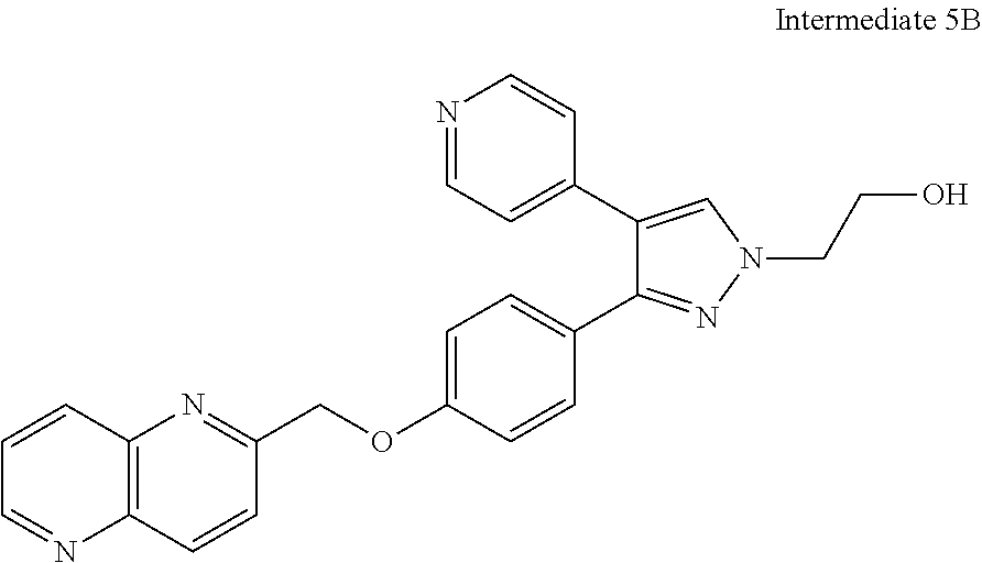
C1=CC2=C(C=CC(COC3=CC=C(C4=NN(CCO)C=C4C4=CC=NC=C4)C=C3)=N2)N=C1
